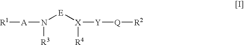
[R1][A]N([E][X]([R4])[Y][Q][R2])[R3]
